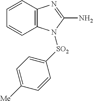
C12=C(C=CC=C1)N=C(N)N2[SO2]C1=CC=C([Me])C=C1
